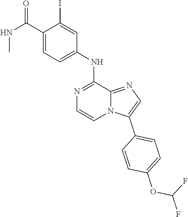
C1=CC(C2=CN=C3C(NC4=CC=C(C(NC)=O)C(I)=C4)=NC=CN23)=CC=C1OC(F)F
